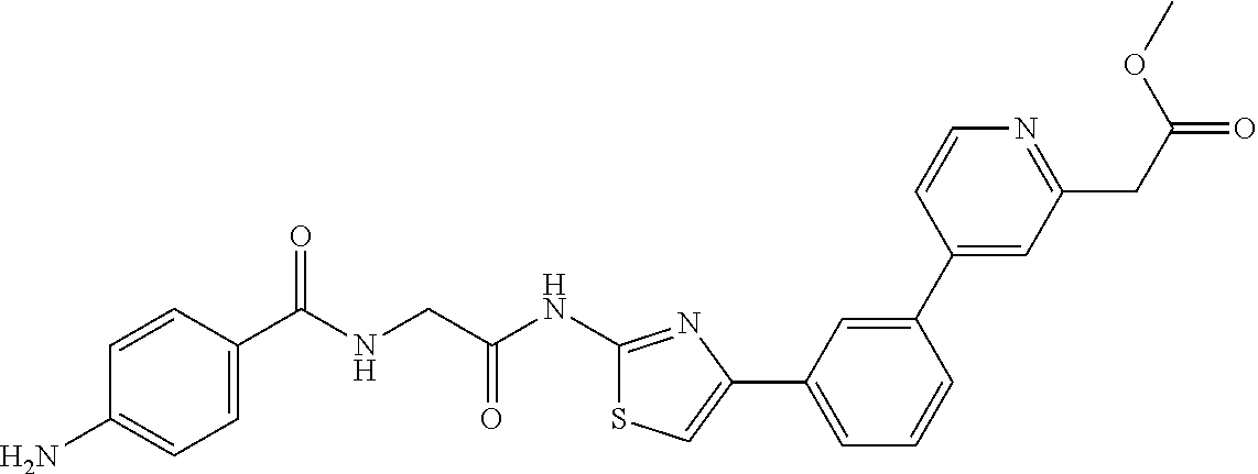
C1=CC(C(NCC(NC2=NC(C3=CC=CC(C4=CC(CC(=O)OC)=NC=C4)=C3)=CS2)=O)=O)=CC=C1N
